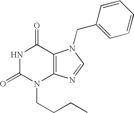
N1C(=O)N(CCCC)C2=C(C1=O)N(CC1=CC=CC=C1)C=N2
